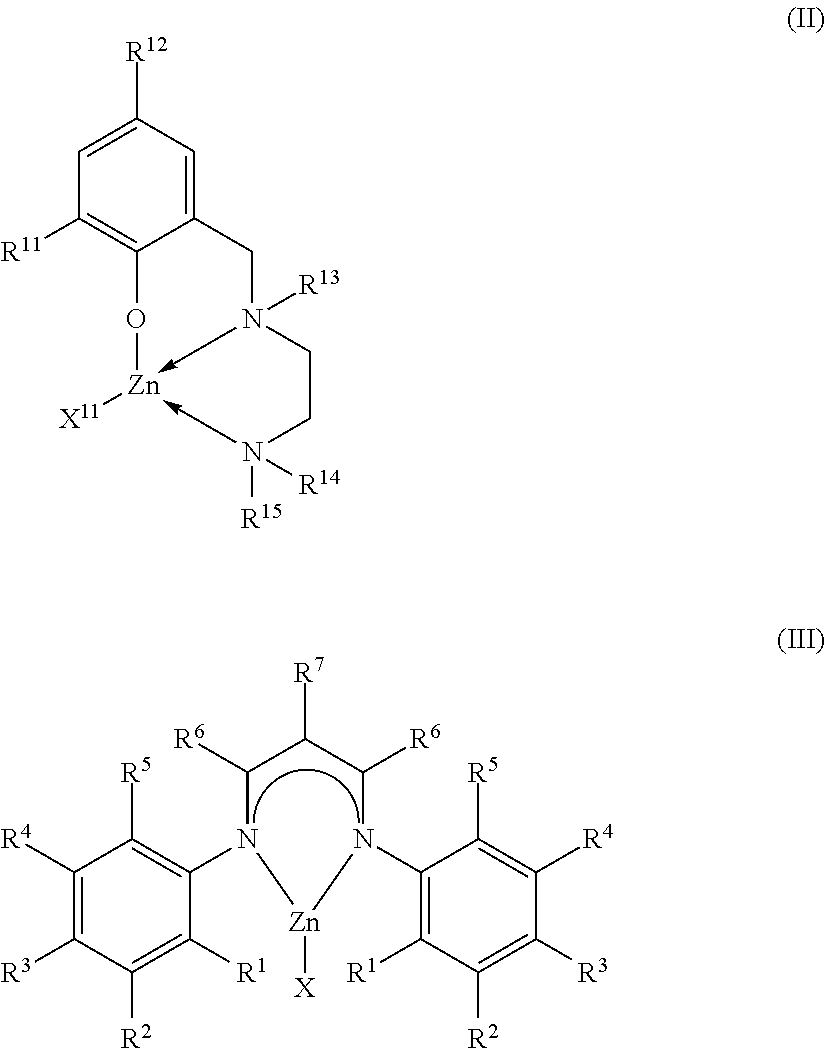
C1([R6])N(C2=C([R5])C([R4])=C([R3])C([R2])=C2[R1])[Zn]([X])N(C2=C([R1])C([R2])=C([R3])C([R4])=C2[R5])C([R6])C1[R7].C12=CC([R12])=CC([R11])=C1O[Zn]1([X11])-N([R13])(C2)CCN->1([R15])[R14]
